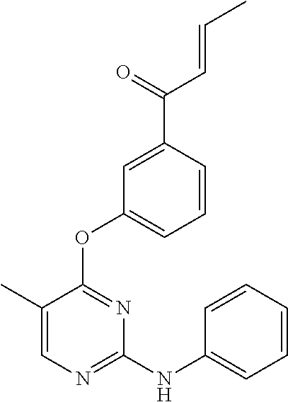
C1(C)=CN=C(NC2=CC=CC=C2)N=C1OC1=CC=CC(C(C=CC)=O)=C1
